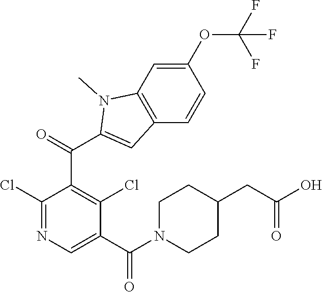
C1(OC(F)(F)F)=CC2=C(C=C1)C=C(C(C1=C(Cl)C(C(N3CCC(CC(O)=O)CC3)=O)=CN=C1Cl)=O)N2C
